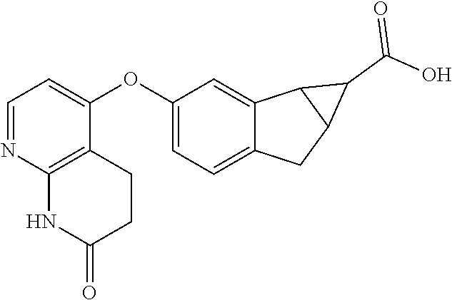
C1(OC2=CC=NC3=C2CCC(=O)N3)=CC=C2C(=C1)C1C(C2)C1C(=O)O
